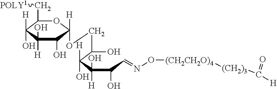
C1(C[POLY1])C([H])(O)C([H])(O)C(O)C([H])(OCC(C(C(C(C=NO[(CH2CH2O)4][(CH2)3]C([H])=O)O)([H])O)([H])O)O)O1
